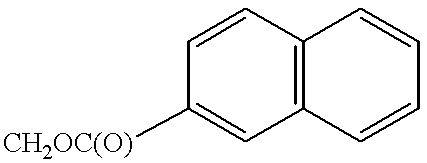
C1=CC2=C(C=C1[CH2OC(O)])C=CC=C2
